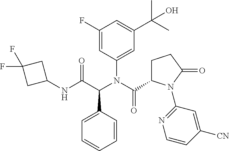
C1(C(C(NC2CC(F)(F)C2)=O)N(C(=O)C2CCC(=O)N2C2=NC=CC([CN])=C2)C2=CC(C(C)(C)O)=CC(F)=C2)=CC=CC=C1
